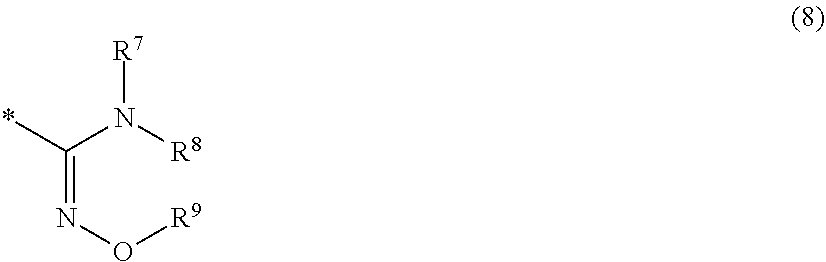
*C(N([R8])[R7])=NO[R9]
